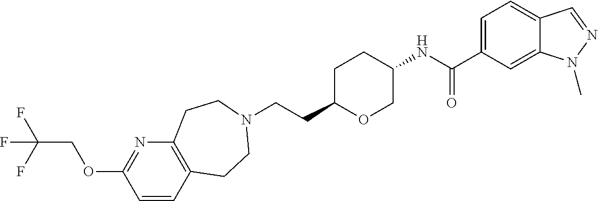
C(CC1OCC(NC(C2=CC=C3C(=C2)N(C)N=C3)=O)CC1)N1CCC2=C(N=C(OCC(F)(F)F)C=C2)CC1
